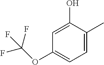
C1=C(C)C(O)=CC(OC(F)(F)F)=C1
